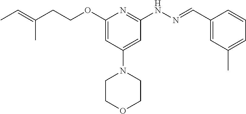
C(COC1=CC(N2CCOCC2)=CC(NN=CC2=CC(C)=CC=C2)=N1)C(=CC)C
